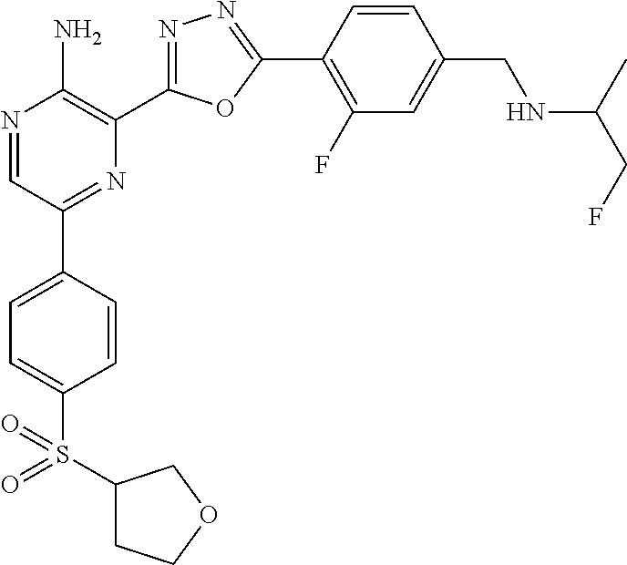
N1=CC(C2=CC=C(S(C3CCOC3)(=O)=O)C=C2)=NC(C2=NN=C(C3=C(F)C=C(CNC(CF)C)C=C3)O2)=C1N
